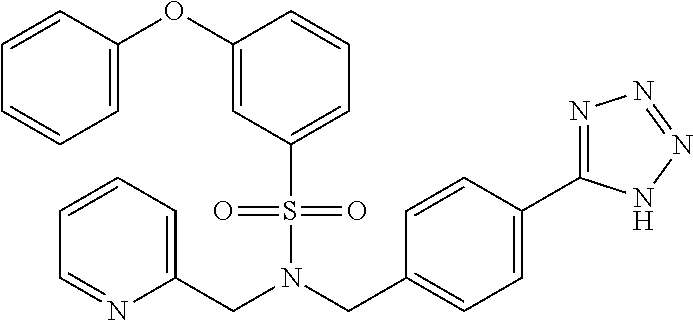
C(N(CC1=CC=C(C2=NN=NN2)C=C1)S(=O)(=O)C1=CC=CC(OC2=CC=CC=C2)=C1)C1=CC=CC=N1
